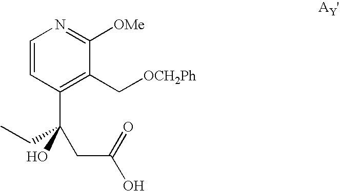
C1=CC(C(CC)(CC(O)=O)O)=C(C[OCH2Ph])C([OMe])=N1
